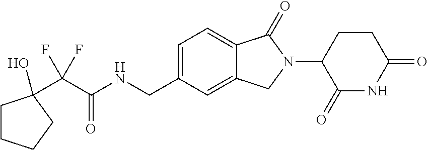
C(C(NCC1=CC=C2C(=C1)CN(C1C(=O)NC(=O)CC1)C2=O)=O)(F)(F)C1(O)CCCC1
